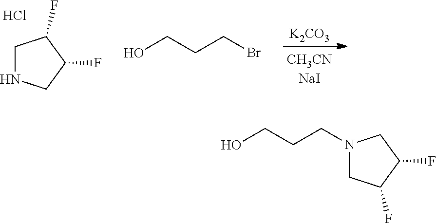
C1N(CCCO)CC(F)C1F.C1NCC(F)C1F.Cl.[K2CO3].OCCCBr
